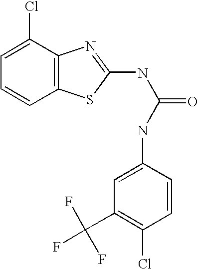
C1=C(Cl)C2=C(C=C1)SC(NC(NC1=CC(C(F)(F)F)=C(Cl)C=C1)=O)=N2
